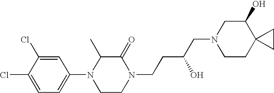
C1=C(Cl)C(Cl)=CC=C1N1CCN(CCC(CN2CCC3(C(O)C2)CC3)O)C(=O)C1C
